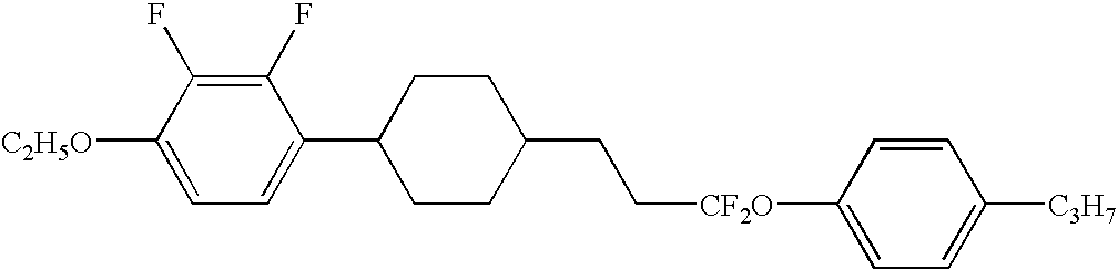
C([CF2O]C1=CC=C([C3H7])C=C1)CC1CCC(C2=CC=C([C2H5O])C(F)=C2F)CC1
